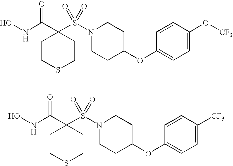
C1CSCCC1(C(NO)=O)S(N1CCC(OC2=CC=C(O[CF3])C=C2)CC1)(=O)=O.C1CSCCC1(C(NO)=O)S(N1CCC(OC2=CC=C([CF3])C=C2)CC1)(=O)=O
